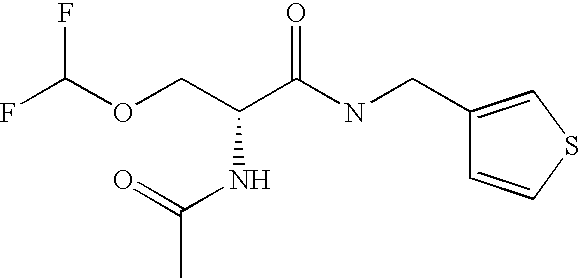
FC(OCC(C(NCC1=CSC=C1)=O)NC(C)=O)F
